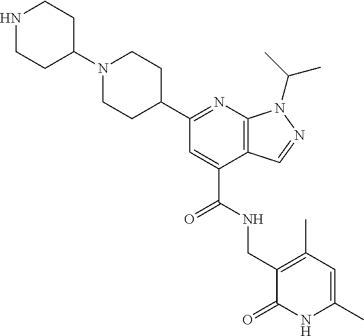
C1(C2=NC3=C(C(C(NCC4=C(C)C=C(C)NC4=O)=O)=C2)C=NN3C(C)C)CCN(C2CCNCC2)CC1
